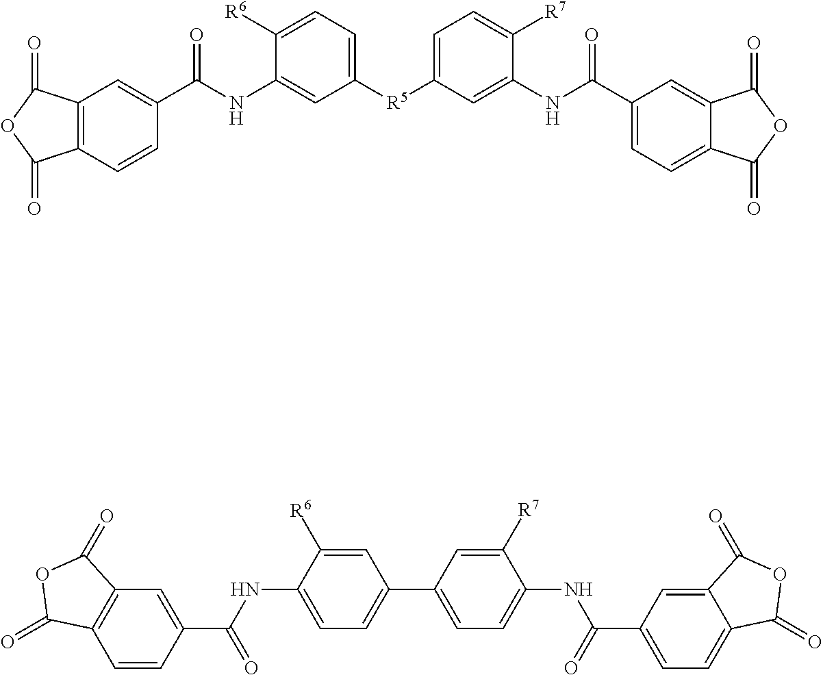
C12=C(C=CC(C(NC3=CC([R5]C4=CC=C([R7])C(NC(C5=CC=C6C(=C5)C(=O)OC6=O)=O)=C4)=CC=C3[R6])=O)=C1)C(=O)OC2=O.C1=CC(C(NC2=CC=C(C3=CC=C(NC(C4=CC=C5C(=C4)C(=O)OC5=O)=O)C([R7])=C3)C=C2[R6])=O)=CC2=C1C(=O)OC2=O
